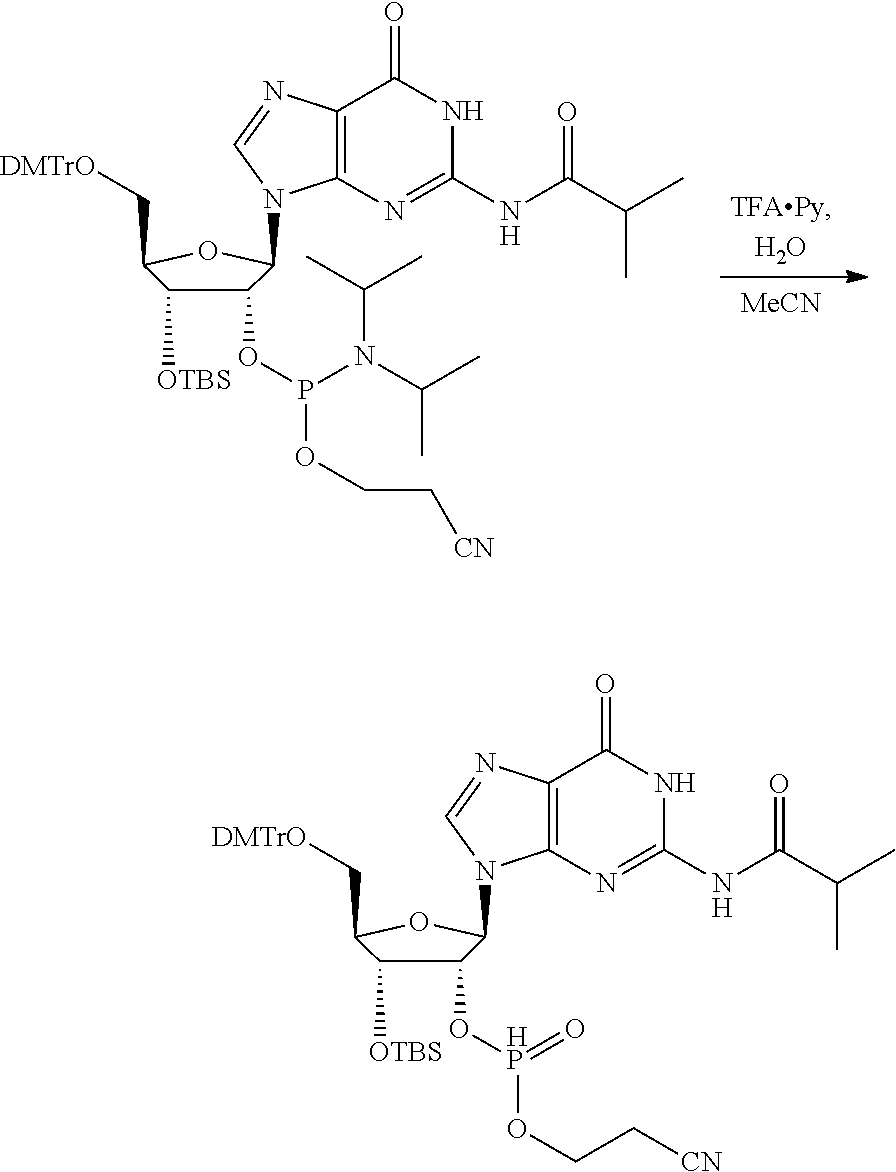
C12=C(N=C(NC(C(C)C)=O)NC1=O)N(C1OC(C[DMTrO])C([OTBS])C1O[HP](=O)OCC[CN])C=N2.C12=C(N=C(NC(C(C)C)=O)NC1=O)N(C1OC(C[DMTrO])C([OTBS])C1OP(N(C(C)C)C(C)C)OCC[CN])C=N2.[MeCN]
